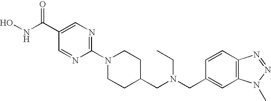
ONC(=O)C1=CN=C(N2CCC(CN(CC3=CC4=C(C=C3)N=NN4C)CC)CC2)N=C1
